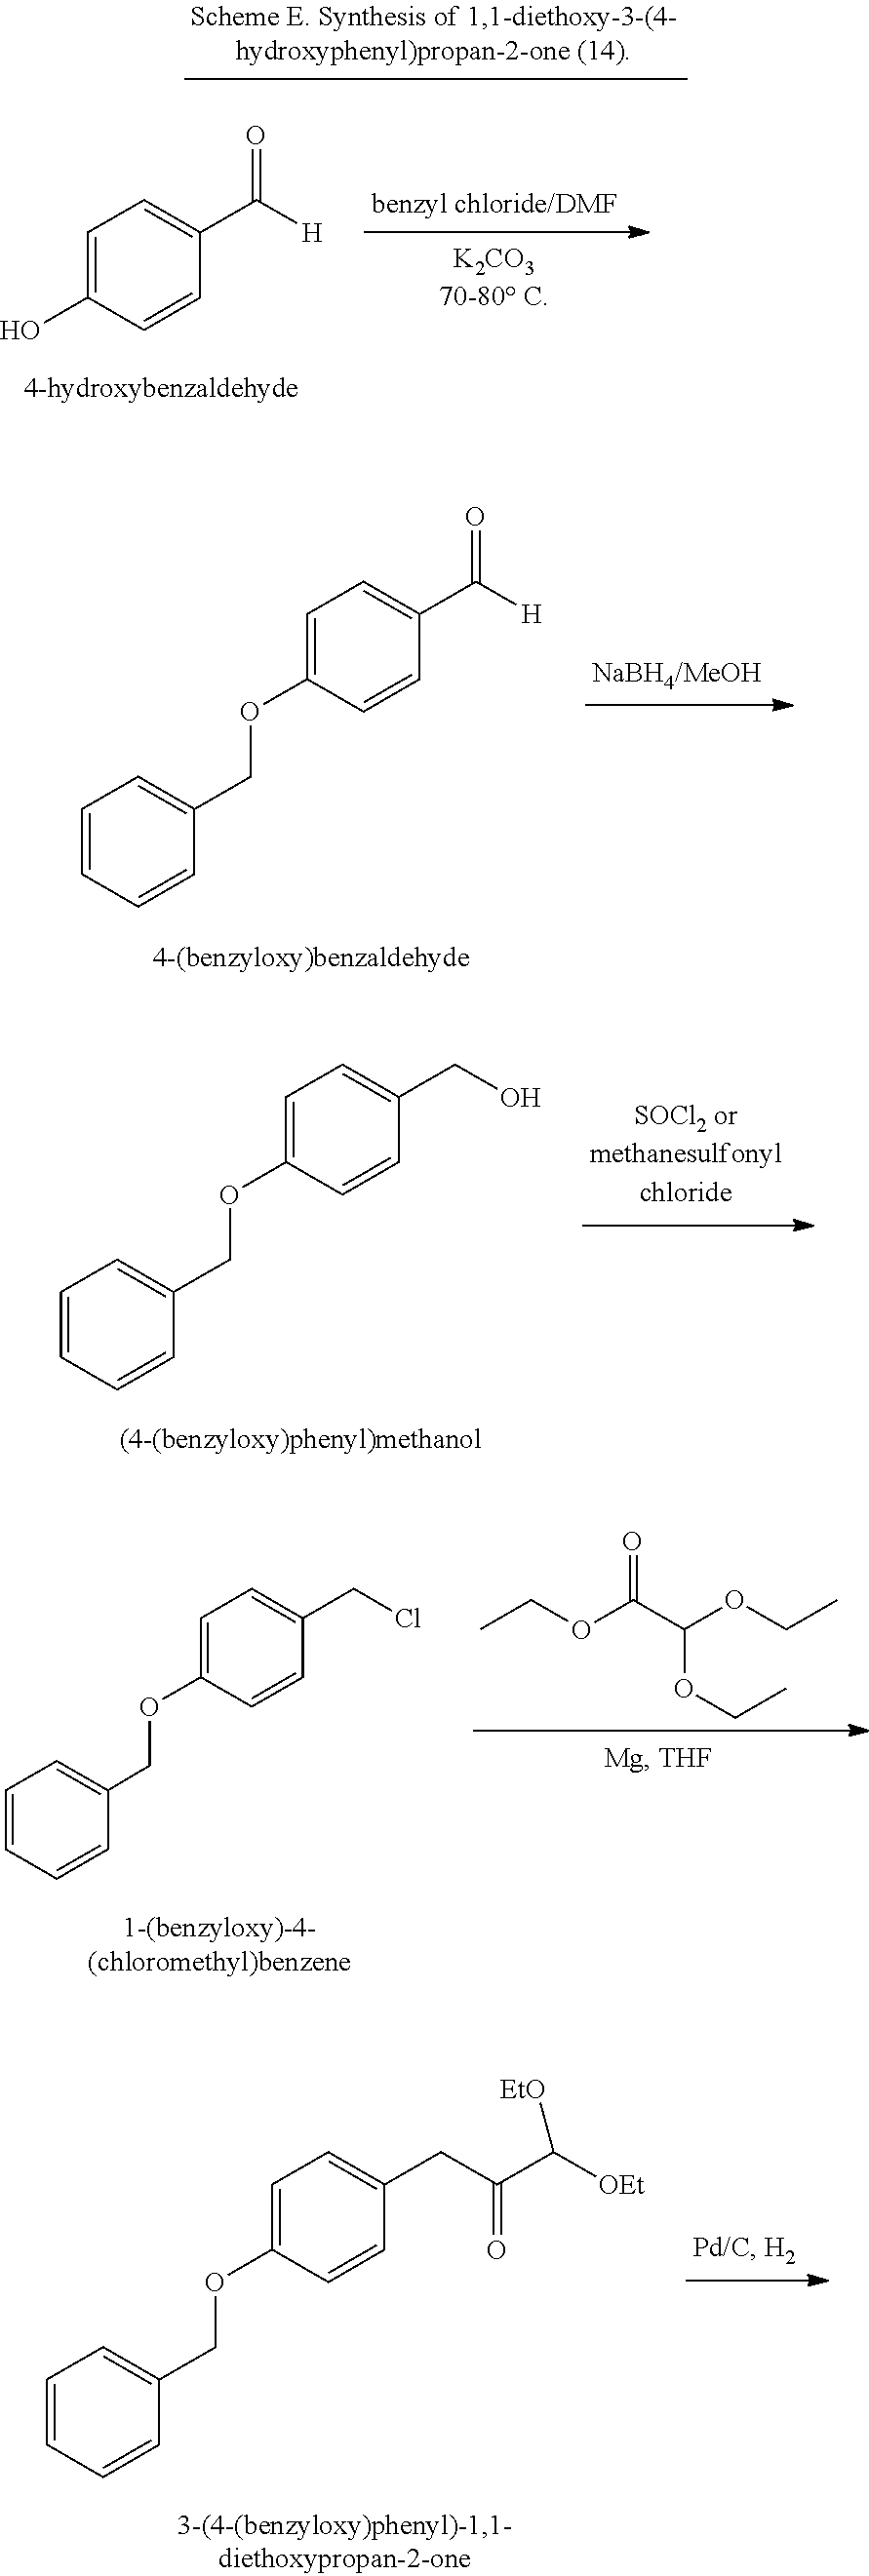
C1=C(O)C=CC(C([H])=O)=C1.C1=C(OCC2=CC=CC=C2)C=CC(C([H])=O)=C1.C1=C(OCC2=CC=CC=C2)C=CC(CO)=C1.CCOC(C(OCC)OCC)=O.C1=C(OCC2=CC=CC=C2)C=CC(CCl)=C1.C1=C(OCC2=CC=CC=C2)C=CC(CC(C([OEt])[EtO])=O)=C1
